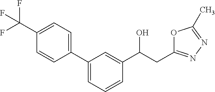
C1(C(F)(F)F)=CC=C(C2=CC=CC(C(CC3=NN=C(C)O3)O)=C2)C=C1
